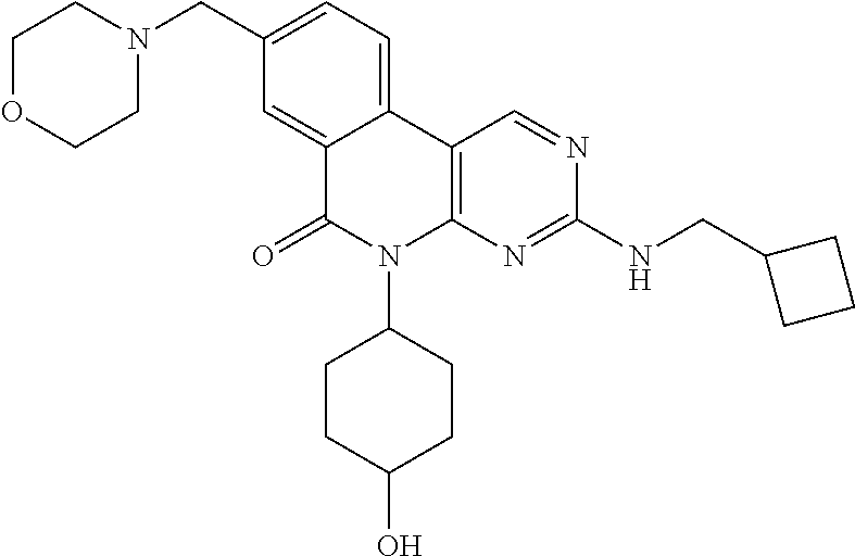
C1(CN2CCOCC2)=CC=C2C(=C1)C(=O)N(C1CCC(O)CC1)C1=C2C=NC(NCC2CCC2)=N1
